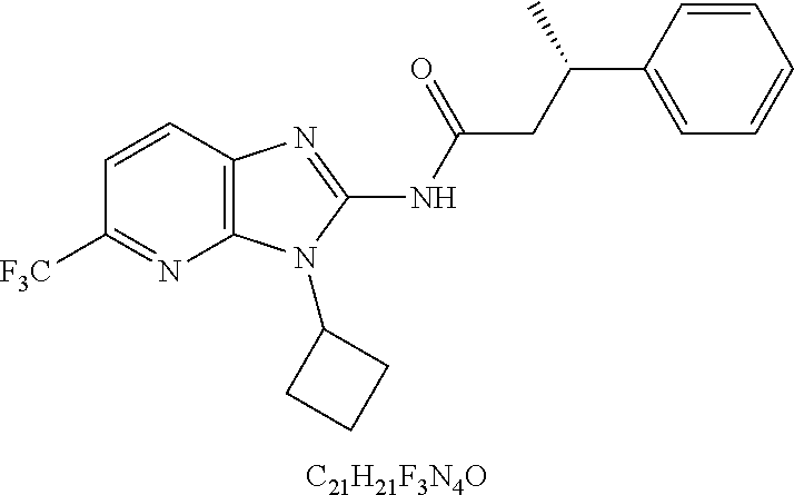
[C21H21F3N4O].C1=CC2=C(N=C1[F3C])N(C1CCC1)C(NC(CC(C1=CC=CC=C1)C)=O)=N2
